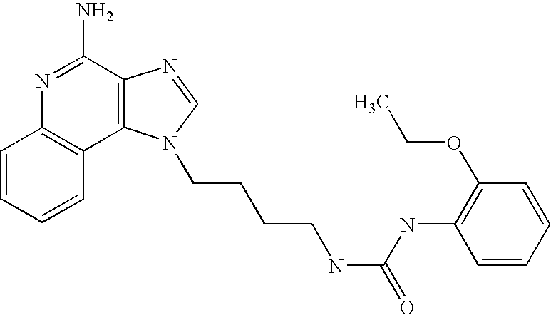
C1=CC=CC2=C1N=C(N)C1=C2N(CCCCNC(NC2=C(OCC)C=CC=C2)=O)C=N1
